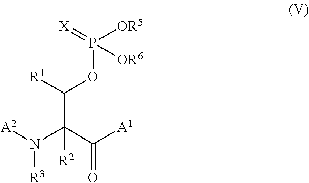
N(C(C([A1])=O)(C([R1])OP([OR5])(=[X])[OR6])[R2])([A2])[R3]
